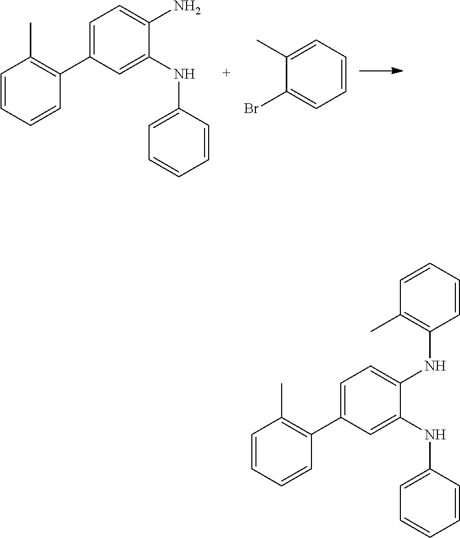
C1=C(C2=C(C)C=CC=C2)C=C(NC2=CC=CC=C2)C(N)=C1.C1(C)=CC=CC=C1Br.C1=C(C2=C(C)C=CC=C2)C=C(NC2=CC=CC=C2)C(NC2=C(C)C=CC=C2)=C1
